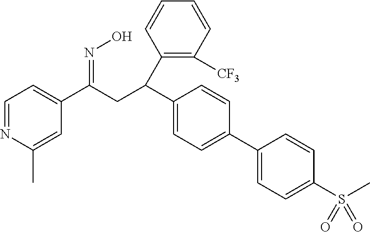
C1=NC(C)=CC(C(CC(C2=CC=C(C3=CC=C(S(C)(=O)=O)C=C3)C=C2)C2=C([CF3])C=CC=C2)=NO)=C1
